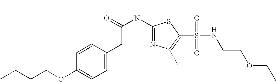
CCCCOC1=CC=C(CC(N(C2=NC(C)=C(S(NCCOCC)(=O)=O)S2)C)=O)C=C1
